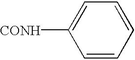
C1=CC=CC=C1[CONH]
